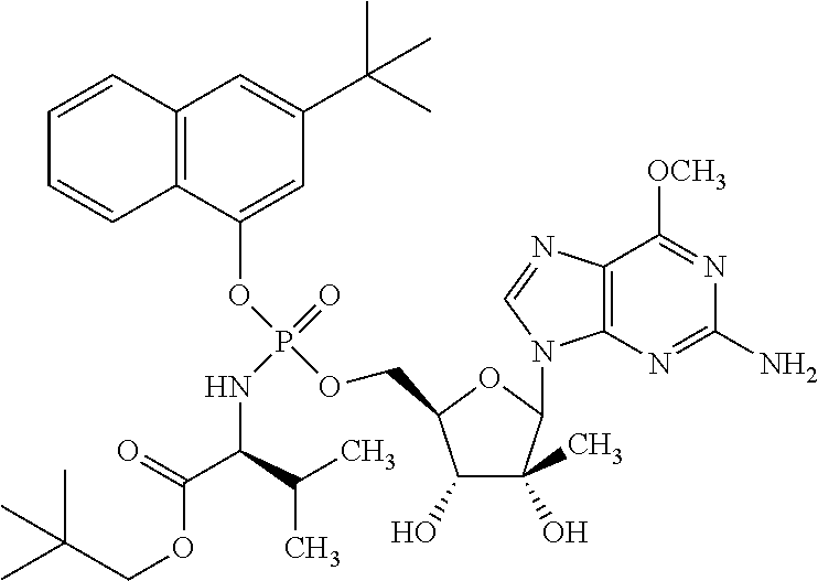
C1(OP(OCC2C(O)C(O)(C)C(N3C4=C(N=C3)C([OCH3])=NC(N)=N4)O2)(=O)NC(C(=O)OCC(C)(C)C)C(C)C)=CC(C(C)(C)C)=CC2=C1C=CC=C2
